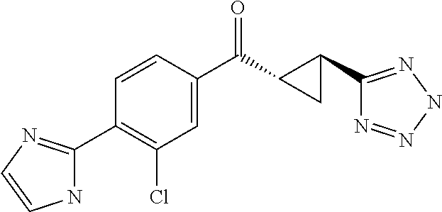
C1=CC(C(C2C(C3=NNN=N3)C2)=O)=CC(Cl)=C1C1=NC=CN1
